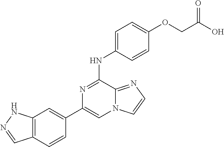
C1(C2=CC3=C(C=C2)C=NN3)=CN2C(=NC=C2)C(NC2=CC=C(OCC(O)=O)C=C2)=N1
